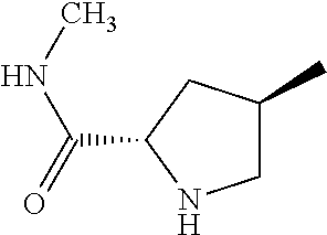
C1C(C)CC(C(=O)NC)N1
